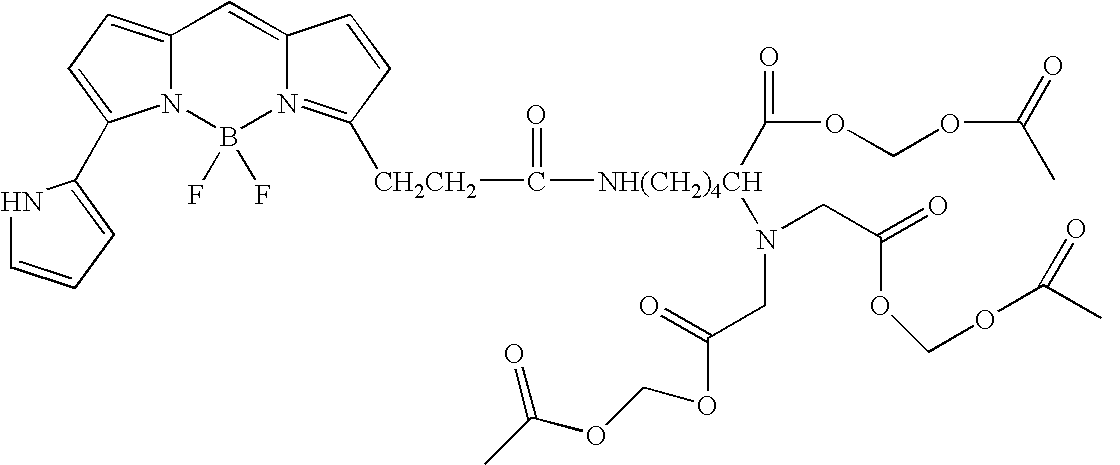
C12=CC=C(C3=CC=CN3)N1B(F)(F)N1=C([CH2CH2]C([NH(CH2)4CH](C(=O)OCOC(=O)C)N(CC(=O)OCOC(C)=O)CC(OCOC(C)=O)=O)=O)C=CC1=C2
